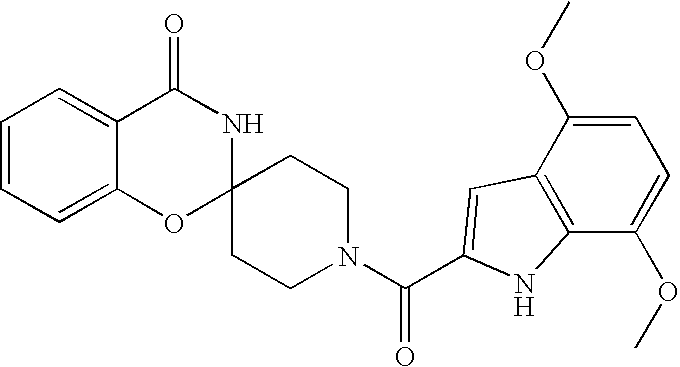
C1=CC=C2C(=C1)C(=O)NC1(O2)CCN(C(=O)C2=CC3=C(C(OC)=CC=C3OC)N2)CC1
